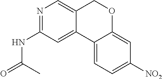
N1=C(NC(=O)C)C=C2C(=C1)COC1=CC([NO2])=CC=C21
